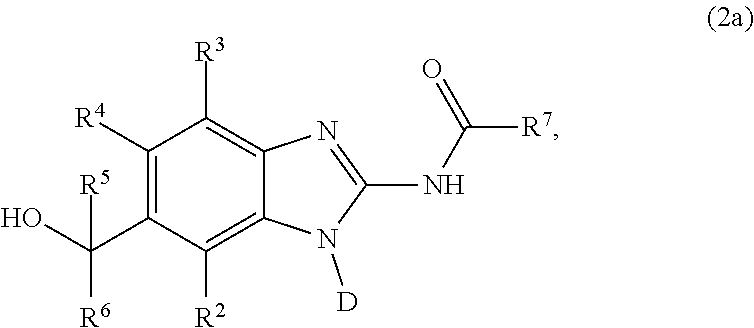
C1([R4])=C(C([R6])(O)[R5])C([R2])=C2C(=C1[R3])N=C(NC([R7])=O)N2[D]
